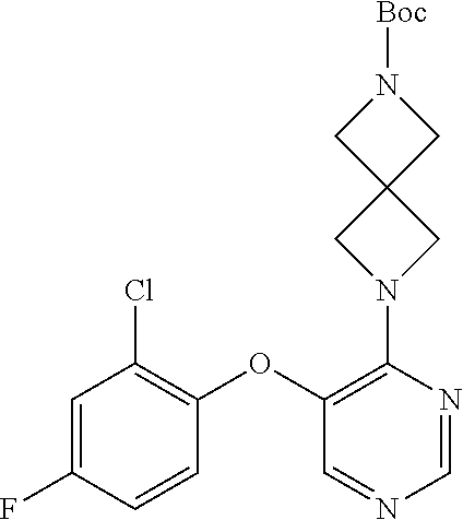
C1=C(F)C=CC(OC2=C(N3CC4(C3)CN([Boc])C4)N=CN=C2)=C1Cl
